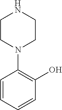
C1CN(C2=C(O)C=CC=C2)CCN1
